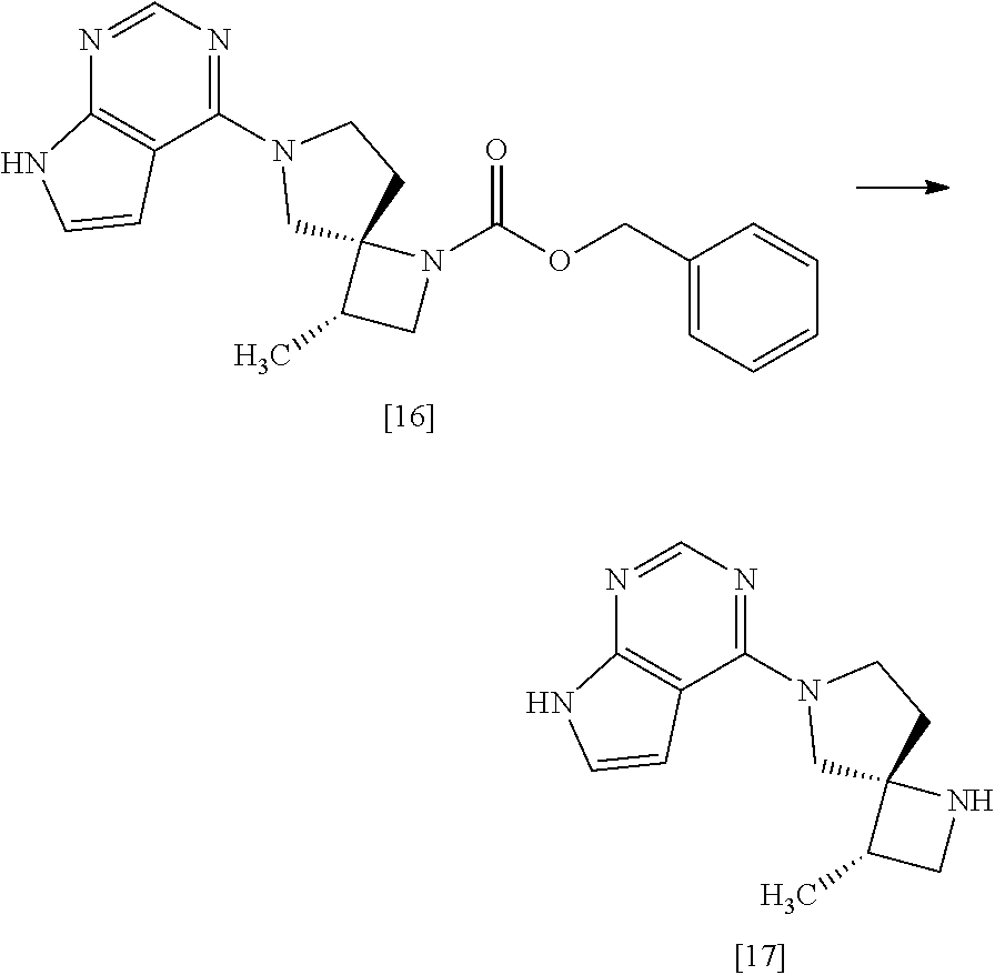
C1(C)CNC12CN(C1=NC=NC3=C1C=CN3)CC2.C1(C)CN(C(OCC2=CC=CC=C2)=O)C12CN(C1=NC=NC3=C1C=CN3)CC2
